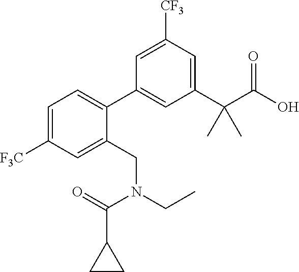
C1=C([F3C])C=C(CN(C(=O)C2CC2)CC)C(C2=CC(C(C(O)=O)(C)C)=CC([CF3])=C2)=C1
